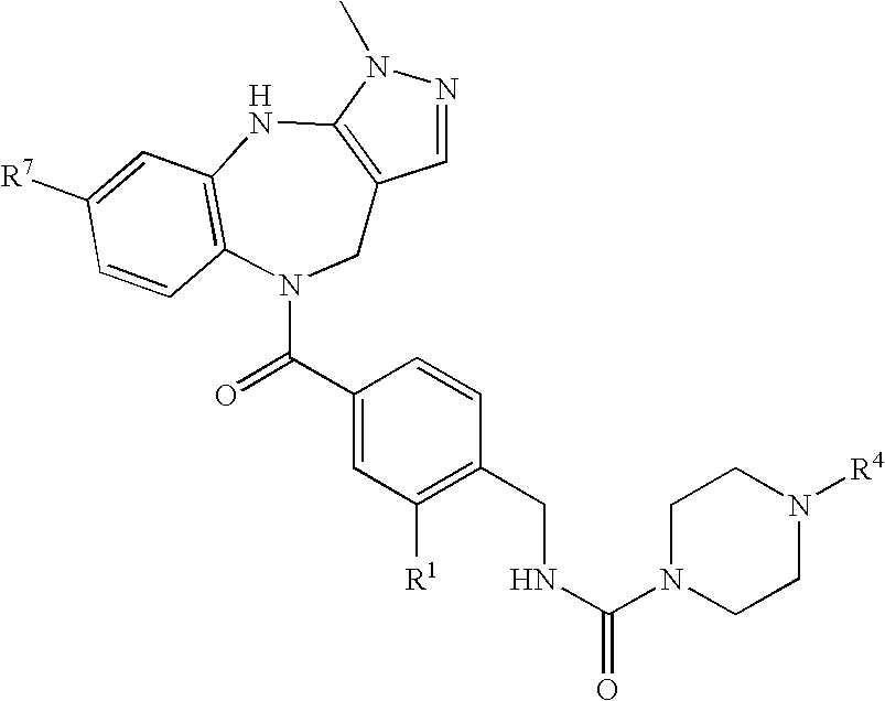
C1=NN(C)C2=C1CN(C(=O)C1=CC([R1])=C(CNC(N3CCN([R4])CC3)=O)C=C1)C1=C(N2)C=C([R7])C=C1
